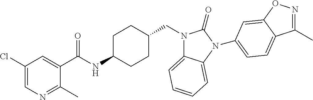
C1(Cl)=CN=C(C)C(C(NC2CCC(CN3C4=CC=CC=C4N(C4=CC=C5C(C)=NOC5=C4)C3=O)CC2)=O)=C1
